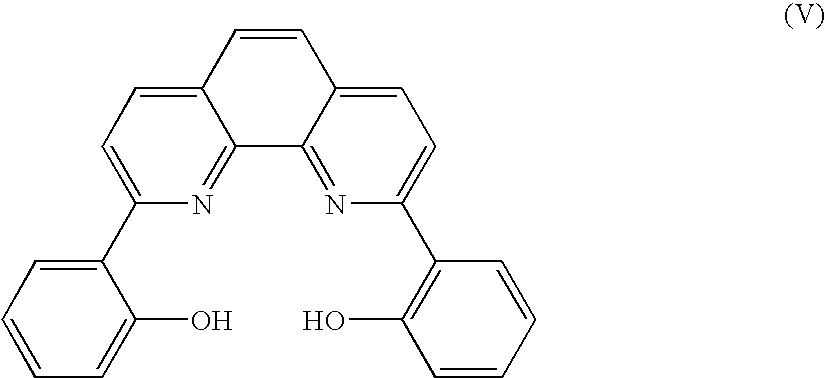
C1=CC2=CC=C(C3=CC=CC=C3O)N=C2C2=NC(C3=C(O)C=CC=C3)=CC=C12
